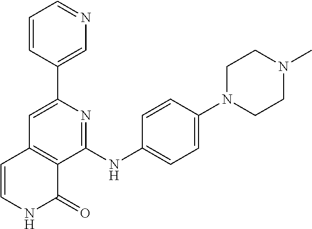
C1(C2=CC3=C(C(NC4=CC=C(N5CCN(C)CC5)C=C4)=N2)C(=O)NC=C3)=CN=CC=C1
